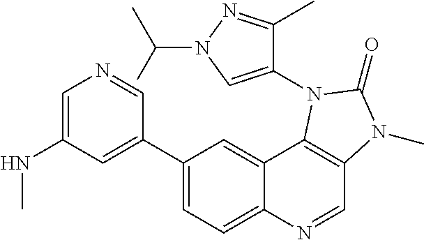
C1=C(NC)C=C(C2=CC=C3C(=C2)C2=C(C=N3)N(C)C(=O)N2C2=CN(C(C)C)N=C2C)C=N1
